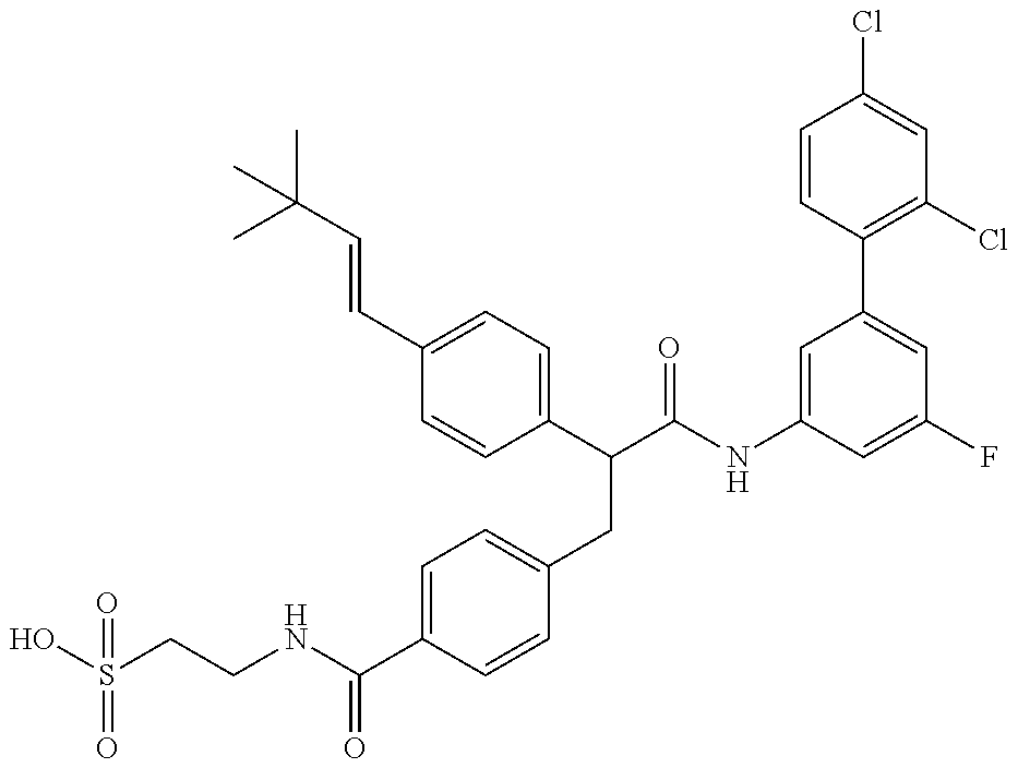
OS(CCNC(C1=CC=C(CC(C(NC2=CC(C3=C(Cl)C=C(Cl)C=C3)=CC(F)=C2)=O)C2=CC=C(C=CC(C)(C)C)C=C2)C=C1)=O)(=O)=O
